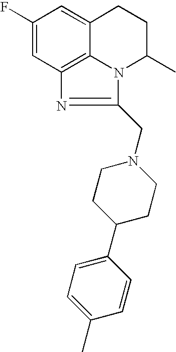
C1(F)=CC2=C3C(=C1)CCC(C)N3C(CN1CCC(C3=CC=C(C)C=C3)CC1)=N2
